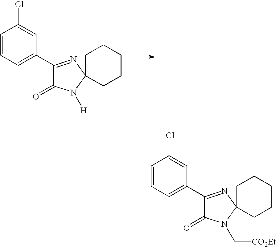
C1=CC=C(C2=NC3(N([H])C2=O)CCCCC3)C=C1Cl.C1=CC=C(C2=NC3(N(C[CO2Et])C2=O)CCCCC3)C=C1Cl
